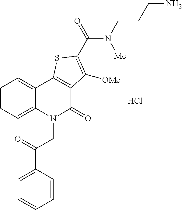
C1=CC=C2C(=C1)C1=C(C(=O)N2CC(C2=CC=CC=C2)=O)C([OMe])=C(C(=O)N(CCCN)[Me])S1.Cl
